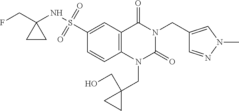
C1(S(=O)(=O)NC2(CF)CC2)=CC2=C(C=C1)N(CC1(CO)CC1)C(=O)N(CC1=CN(C)N=C1)C2=O
